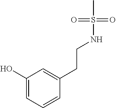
C1(O)=CC=CC(CCNS(C)(=O)=O)=C1
